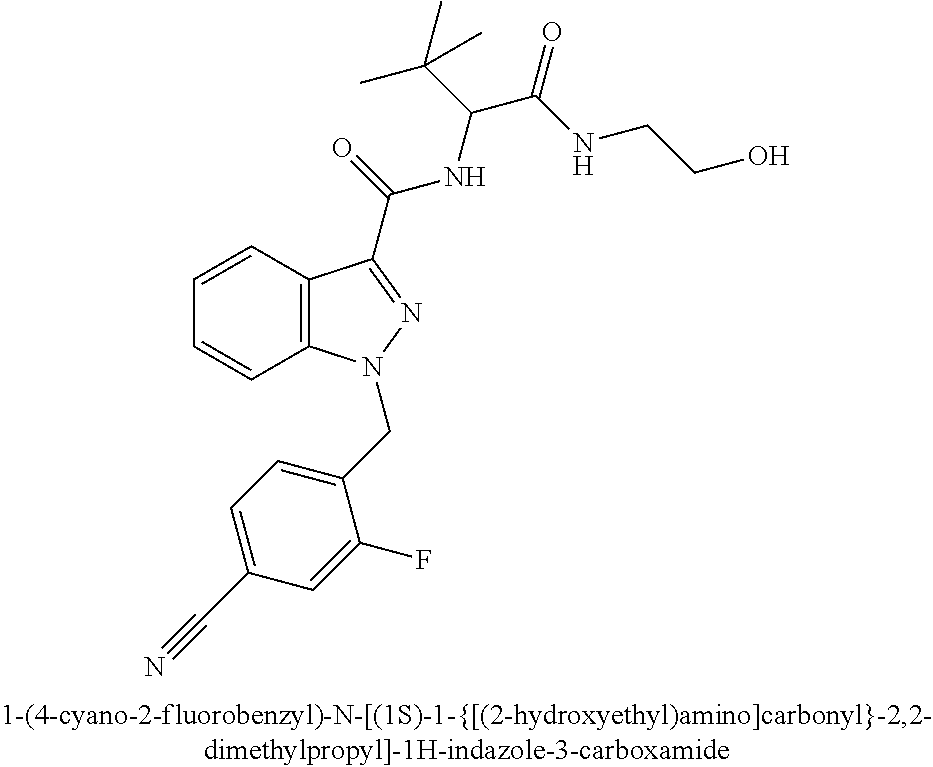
C1=CC2=C(C=C1)N(CC1=CC=C(C#N)C=C1F)N=C2C(NC(C(C)(C)C)C(NCCO)=O)=O
